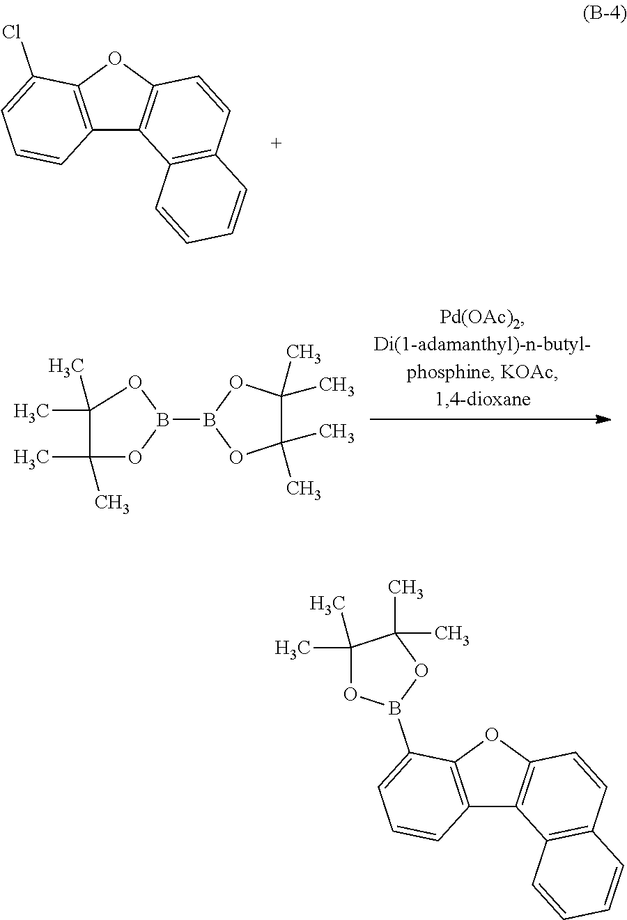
C12=C(OC3=C1C1=C(C=C3)C=CC=C1)C(Cl)=CC=C2.C1(C)(C)C(C)(C)OB(B2OC(C)(C)C(C)(C)O2)O1.C12=C(OC3=C1C1=C(C=C3)C=CC=C1)C(B1OC(C)(C)C(C)(C)O1)=CC=C2
